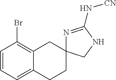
C1=CC=C2C(=C1Br)CC1(CC2)N=C(N[CN])NC1
